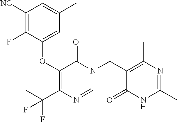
C1([NC])=C(F)C(OC2=C(C(F)(C)F)N=CN(CC3=C(C)N=C(C)NC3=O)C2=O)=CC(C)=C1
